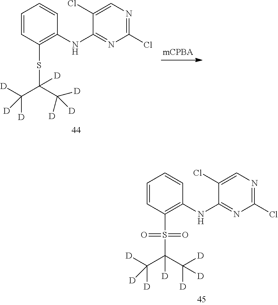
ClC1=NC=C(Cl)C(NC2=C(SC([D])(C([D])([D])[D])C([D])([D])[D])C=CC=C2)=N1.ClC1=NC=C(Cl)C(NC2=C(S(C([D])(C([D])([D])[D])C([D])([D])[D])(=O)=O)C=CC=C2)=N1
